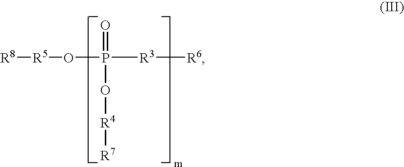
[R5](OP([R3][R6])(=O)O[R4][R7])[R8]
